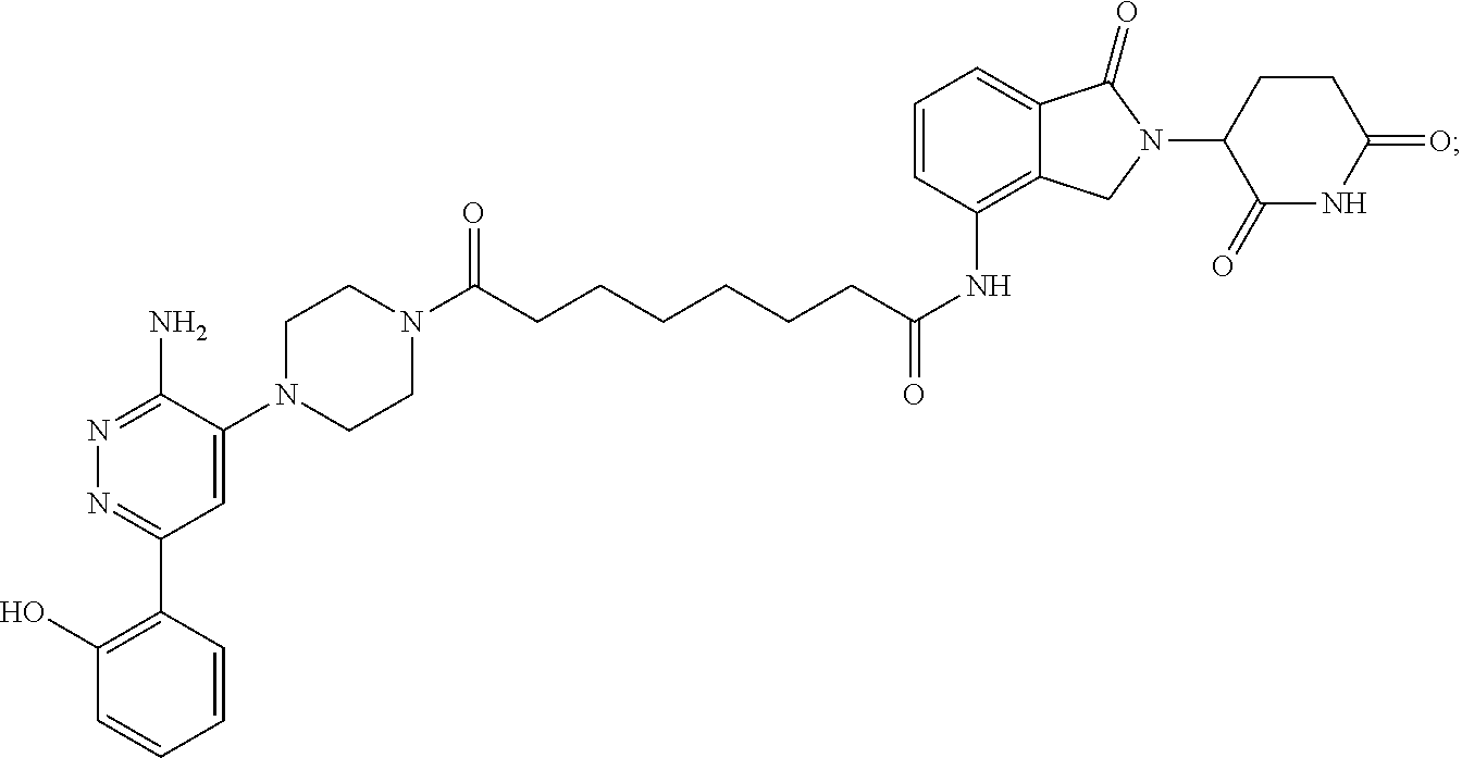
C(NC1=C2C(=CC=C1)C(=O)N(C1CCC(=O)NC1=O)C2)(=O)CCCCCCC(N1CCN(C2=CC(C3=C(O)C=CC=C3)=NN=C2N)CC1)=O
